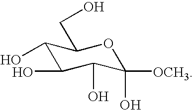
C1(O)C(O)C(O)C([OCH3])(O)OC1CO
